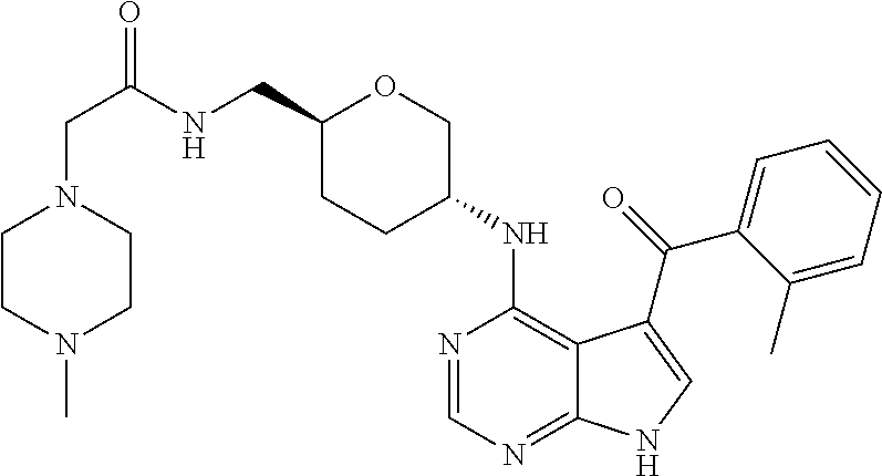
C1(CNC(CN2CCN(C)CC2)=O)CCC(NC2=C3C(=NC=N2)NC=C3C(=O)C2=CC=CC=C2C)CO1
